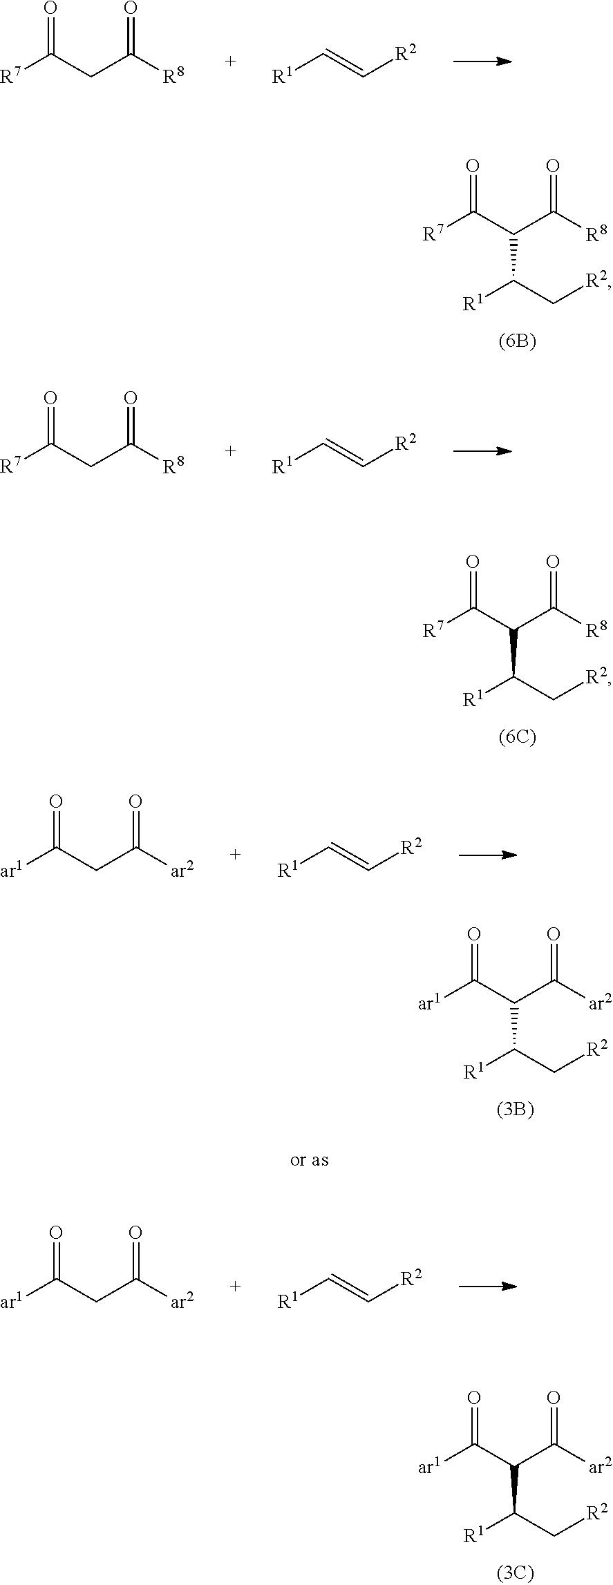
[R7]C(CC([R8])=O)=O.[R1]C=C[R2].[ar1]C(C(C([ar2])=O)C(C[R2])[R1])=O.[ar1]C(CC([ar2])=O)=O.[R1]C=C[R2].[ar1]C(C(C([ar2])=O)C(C[R2])[R1])=O.[ar1]C(CC([ar2])=O)=O.[R1]C=C[R2].[R7]C(CC([R8])=O)=O.[R1]C=C[R2].[R7]C(C(C([R8])=O)C(C[R2])[R1])=O.[R7]C(C(C([R8])=O)C(C[R2])[R1])=O
